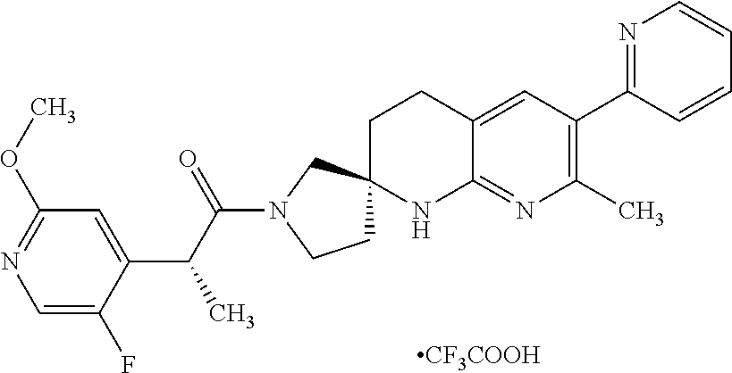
C1=C(F)C(C(C(N2CCC3(C2)CCC2=CC(C4=NC=CC=C4)=C(C)N=C2N3)=O)C)=CC(OC)=N1.[CF3COOH]
